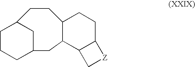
C12C(CCC3CCCC(C1)C3)CCC1C2C[Z]1
